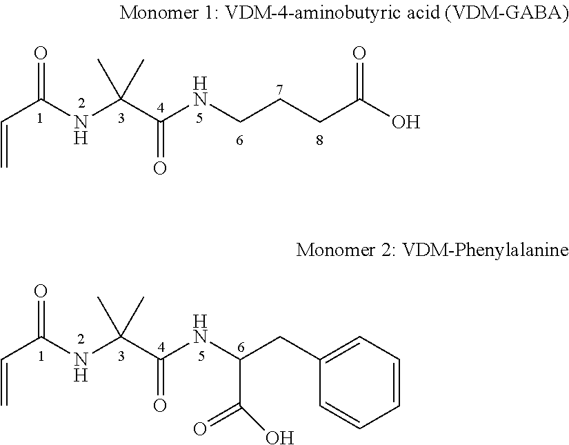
C(CCC(=O)O)NC(=O)C(NC(C=C)=O)(C)C.C1=CC=CC=C1CC(C(=O)O)NC(=O)C(NC(C=C)=O)(C)C
